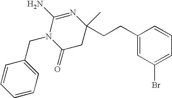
C1=CC=C(CN2C(=O)CC(CCC3=CC(Br)=CC=C3)(C)N=C2N)C=C1
